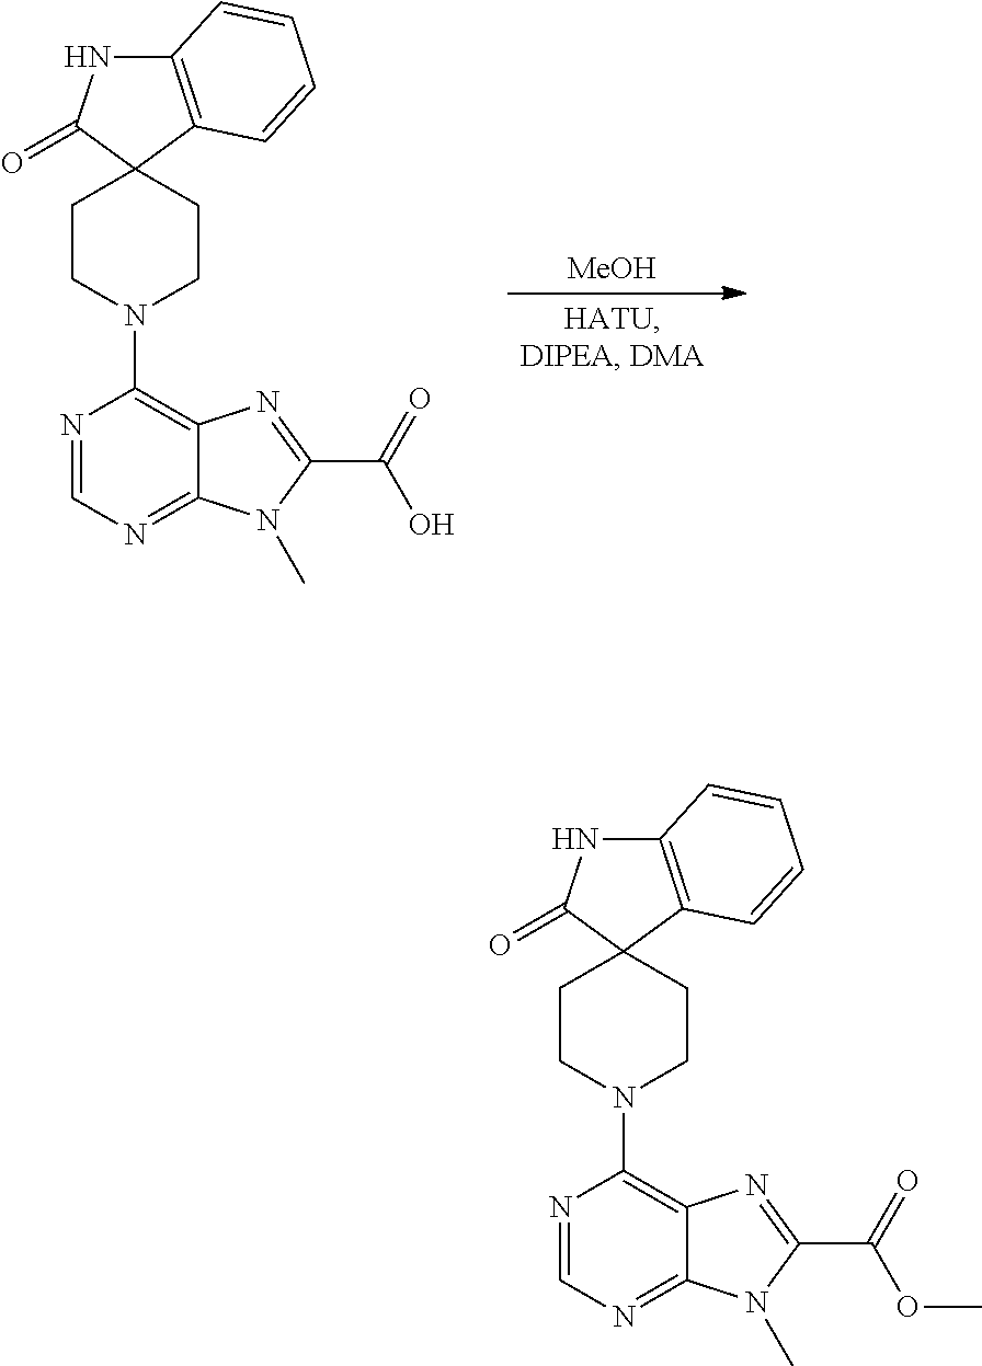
N1=CN=C2C(=C1N1CCC3(CC1)C1=C(NC3=O)C=CC=C1)N=C(C(O)=O)N2C.[MeOH].N1=CN=C2C(=C1N1CCC3(CC1)C1=C(NC3=O)C=CC=C1)N=C(C(OC)=O)N2C
